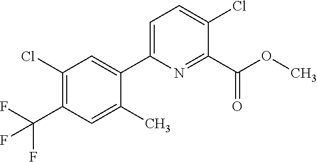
O(C)C(C1=NC(C2=CC(Cl)=C(C(F)(F)F)C=C2C)=CC=C1Cl)=O
